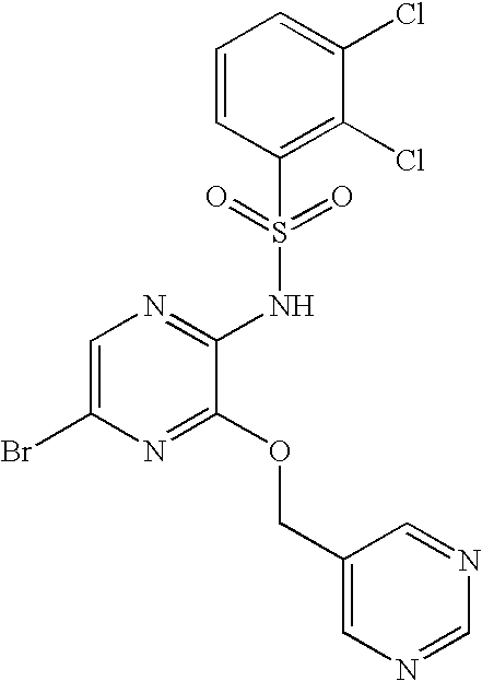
C1=C(Br)N=C(OCC2=CN=CN=C2)C(NS(C2=C(Cl)C(Cl)=CC=C2)(=O)=O)=N1
